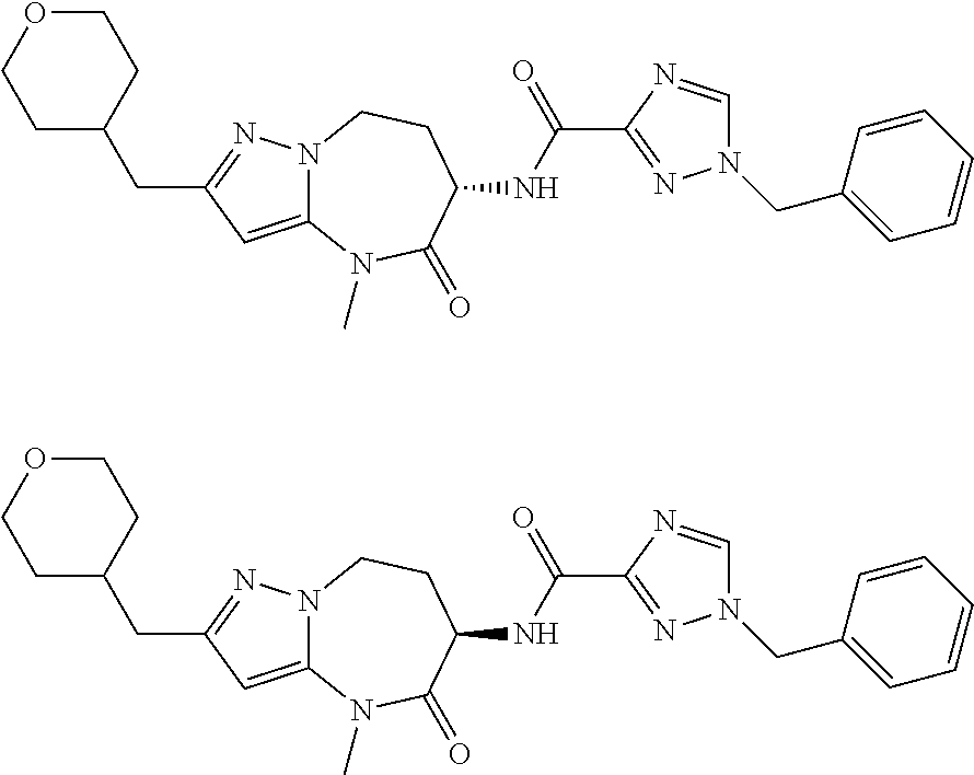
C12=CC(CC3CCOCC3)=NN1CCC(NC(=O)C1=NN(CC3=CC=CC=C3)C=N1)C(=O)N2C.C12=CC(CC3CCOCC3)=NN1CCC(NC(=O)C1=NN(CC3=CC=CC=C3)C=N1)C(=O)N2C
